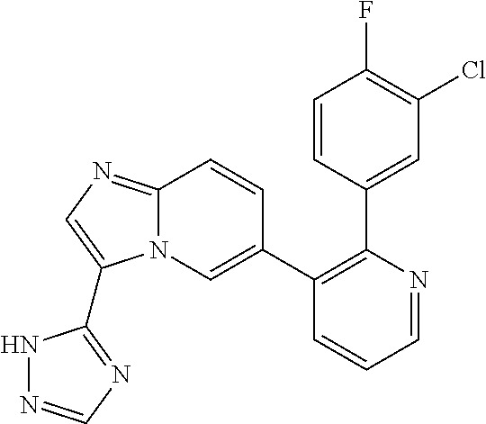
C1=CC(C2=C(C3=CN4C(=NC=C4C4=NC=NN4)C=C3)C=CC=N2)=CC(Cl)=C1F
